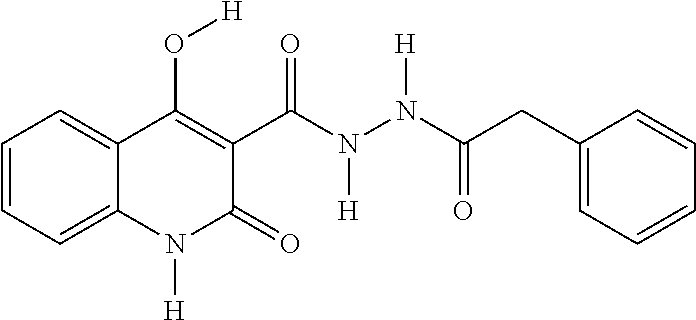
C1(C(N(N(C(CC2=CC=CC=C2)=O)[H])[H])=O)=C(O[H])C2=CC=CC=C2N([H])C1=O
